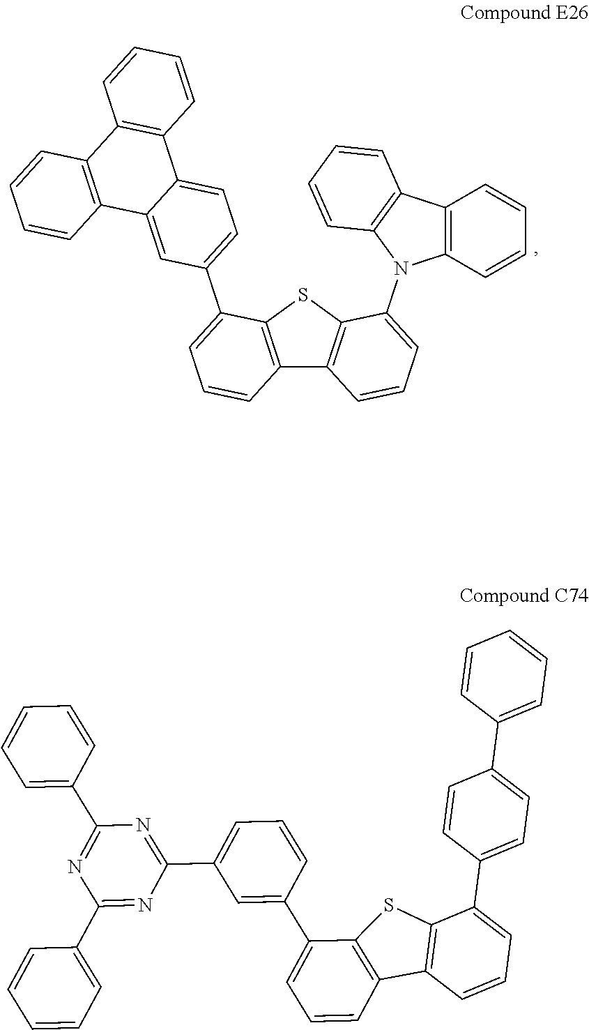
C12=C(SC3=C1C=CC=C3N1C3=C(C4=C1C=CC=C4)C=CC=C3)C(C1=CC=C3C(=C1)C1=C(C4=C3C=CC=C4)C=CC=C1)=CC=C2.C12=C(SC3=C1C=CC=C3C1=CC(C3=NC(C4=CC=CC=C4)=NC(C4=CC=CC=C4)=N3)=CC=C1)C(C1=CC=C(C3=CC=CC=C3)C=C1)=CC=C2
